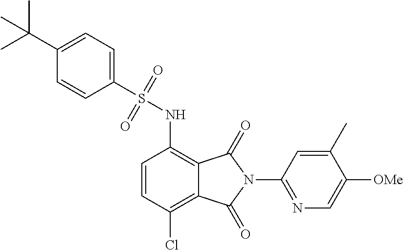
C1(S(NC2=C3C(=C(Cl)C=C2)C(=O)N(C2=NC=C([OMe])C(C)=C2)C3=O)(=O)=O)=CC=C(C(C)(C)C)C=C1
